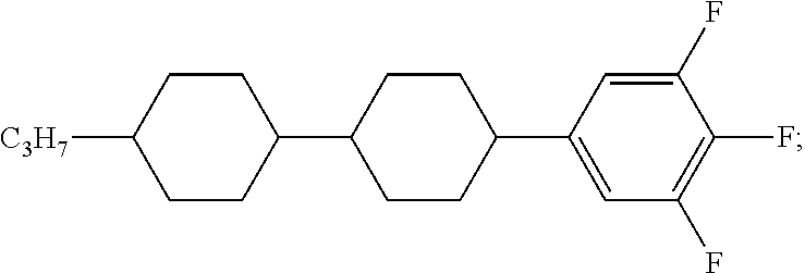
C1CC(C2CCC(C3=CC(F)=C(F)C(F)=C3)CC2)CCC1[C3H7]
